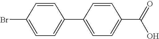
C1(Br)=CC=C(C2=CC=C(C(=O)O)C=C2)C=C1
